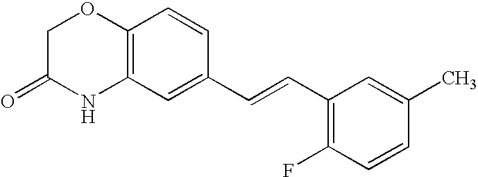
C12=C(C=C(C=CC3=C(F)C=CC(C)=C3)C=C1)NC(=O)CO2
